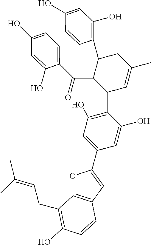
O1C2=C(C=C1C1=CC(O)=C(C3C=C(C)CC(C4=C(O)C=C(O)C=C4)C3C(=O)C3=CC=C(O)C=C3O)C(O)=C1)C=CC(O)=C2CC=C(C)C
